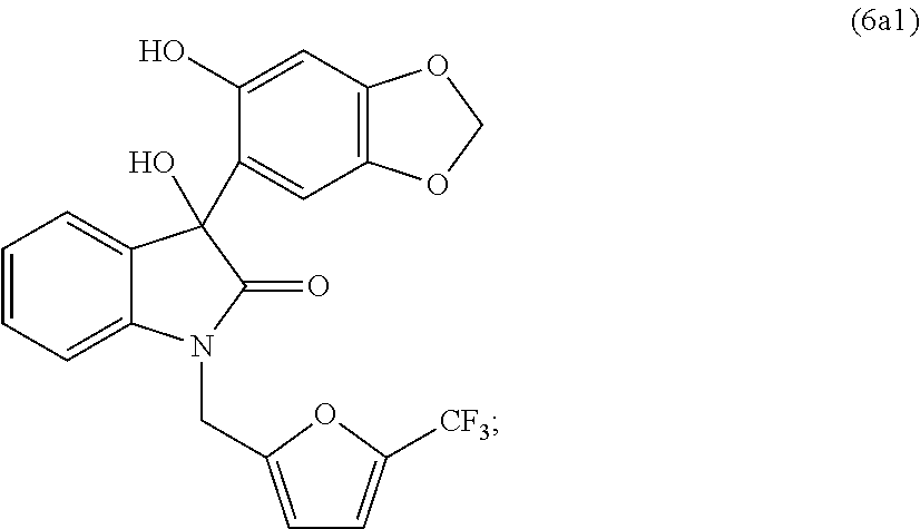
C1=C2C(=CC=C1)C(C1=CC3=C(C=C1O)OCO3)(O)C(=O)N2CC1=CC=C([CF3])O1
